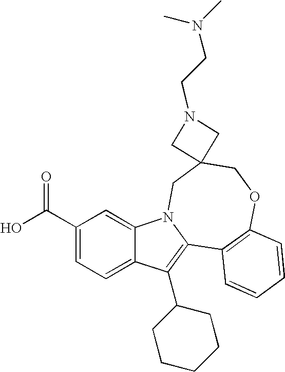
C1(C(O)=O)=CC=C2C(=C1)N1C(=C2C2CCCCC2)C2=C(OCC3(C1)CN(CCN(C)C)C3)C=CC=C2
